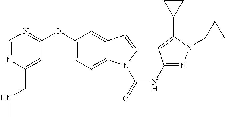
C1(OC2=NC=NC(CNC)=C2)=CC=C2C(=C1)C=CN2C(NC1=NN(C2CC2)C(C2CC2)=C1)=O
